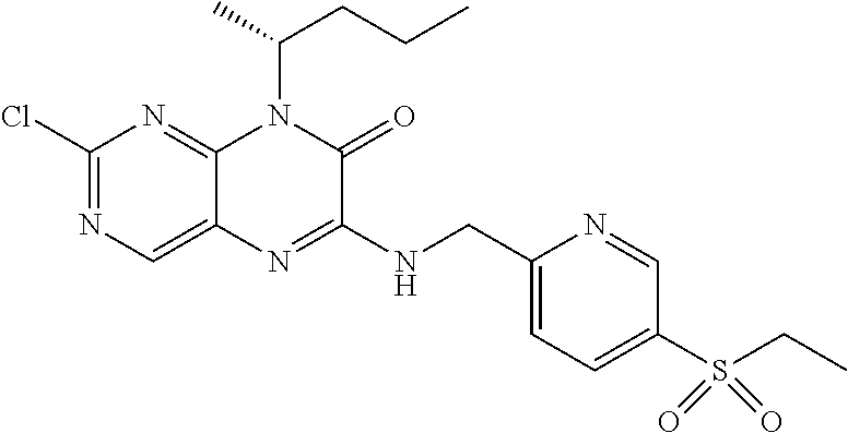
C1(Cl)=NC=C2C(=N1)N(C(C)CCC)C(=O)C(NCC1=CC=C(S(CC)(=O)=O)C=N1)=N2
